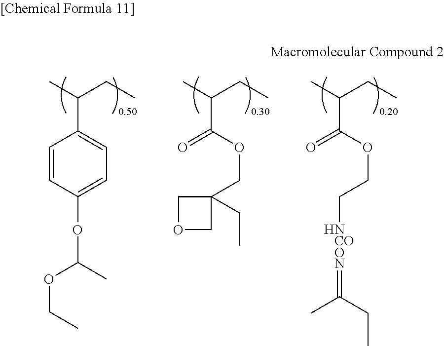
CC(CC)C1=CC=C(OC(OCC)C)C=C1.CC(CC)C(=O)OCC1(CC)COC1.CC(CC)C(=O)OCCN.[COON]=C(C)CC
